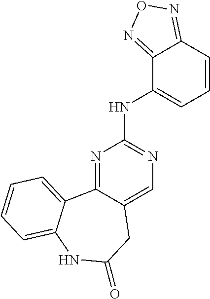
N1=C2C(=CN=C1NC1=CC=CC3=NON=C13)CC(=O)NC1=CC=CC=C21
